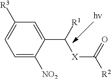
C1=C([NO2])C(C([R1])[X]C(=O)[R2])=CC([R3])=C1
